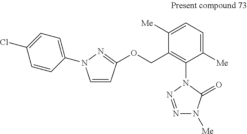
C1=CC(OCC2=C(N3C(=O)N([Me])N=N3)C([Me])=CC=C2[Me])=NN1C1=CC=C(Cl)C=C1
